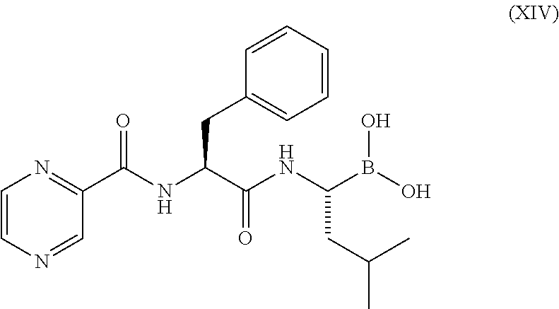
C1=CN=CC(C(NC(C(NC(CC(C)C)B(O)O)=O)CC2=CC=CC=C2)=O)=N1
